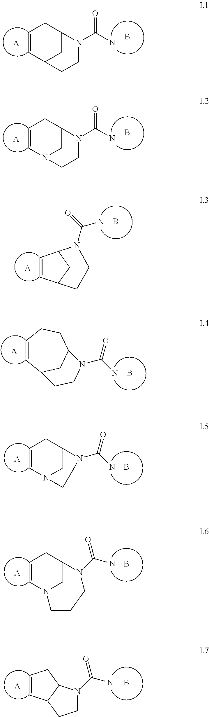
B.C1C2CC=CC1CCN2C(N)=O.[A].B.C1C2CC=CN1CCN2C(N)=O.[A].B.[A].C1=CC2CC1N(C(=O)N)CC2.B.[A].C1=CC2CC(CC1)N(C(N)=O)CC2.B.C1C2CC=CN1CN2C(N)=O.[A].B.C1C2CC=CN1CCCN2C(=O)N.[A].B.C1=CC2C(C1)N(C(=O)N)CC2.[A]
